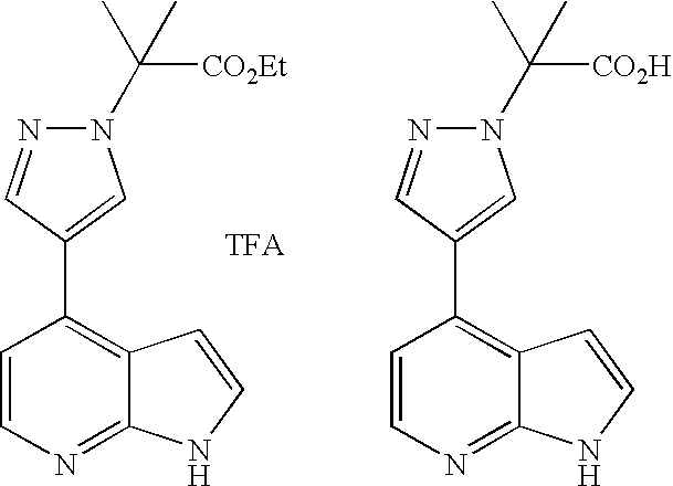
N1(C([CO2Et])(C)C)N=CC(C2=C3C(=NC=C2)NC=C3)=C1.[TFA].N1(C([CO2H])(C)C)N=CC(C2=C3C(=NC=C2)NC=C3)=C1
